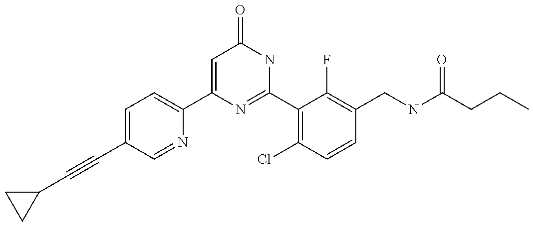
C1(C2=CC=C(C#CC3CC3)C=N2)=CC(=O)NC(C2=C(Cl)C=CC(CNC(CCC)=O)=C2F)=N1
